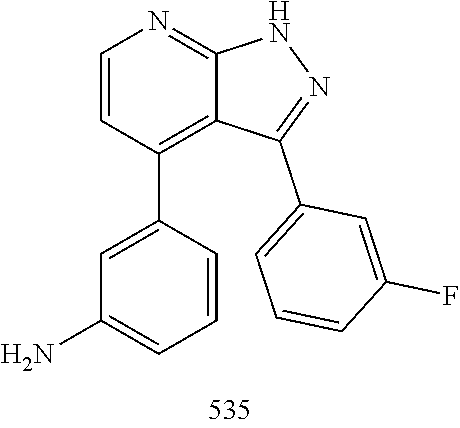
N1C2=NC=CC(C3=CC(N)=CC=C3)=C2C(C2=CC=CC(F)=C2)=N1
